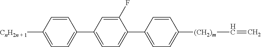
C1=C([CnH2n + 1])C=CC(C2=CC=C(C3=CC=C([(CH2)m]C=C)C=C3)C(F)=C2)=C1
